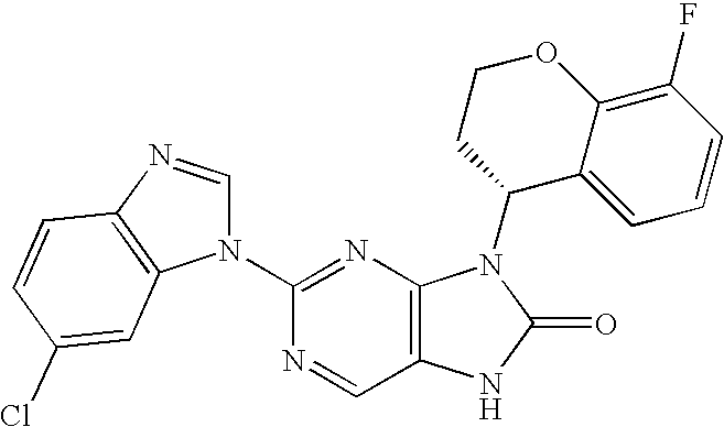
C1(N2C=NC3=C2C=C(Cl)C=C3)=NC2=C(C=N1)NC(=O)N2C1CCOC2=C(F)C=CC=C21
